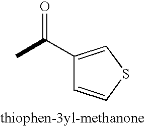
C1(C(C)=O)=CSC=C1
